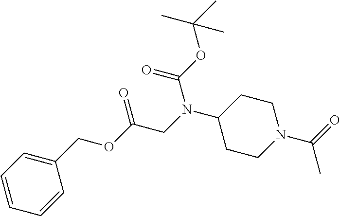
C1=CC(COC(CN(C2CCN(C(=O)C)CC2)C(OC(C)(C)C)=O)=O)=CC=C1
